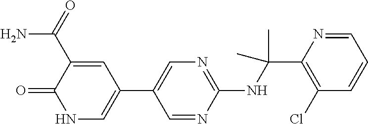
C1(C2=CNC(=O)C(C(N)=O)=C2)=CN=C(NC(C2=C(Cl)C=CC=N2)(C)C)N=C1
